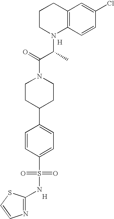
C12=C(C=CC(Cl)=C1)N(C(C(N1CCC(C3=CC=C(S(=O)(=O)NC4=NC=CS4)C=C3)CC1)=O)C)CCC2.[H].[H]
